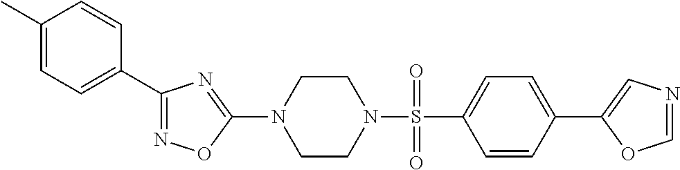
N1=C(C2=CC=C(C)C=C2)N=C(N2CCN(S(=O)(C3=CC=C(C4=CN=CO4)C=C3)=O)CC2)O1
